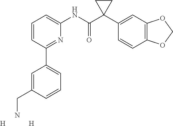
C1=CC(C2=CC=CC(CN)=C2)=NC(NC(C2(C3=CC4=C(C=C3)OCO4)CC2)=O)=C1.[H].[H]
